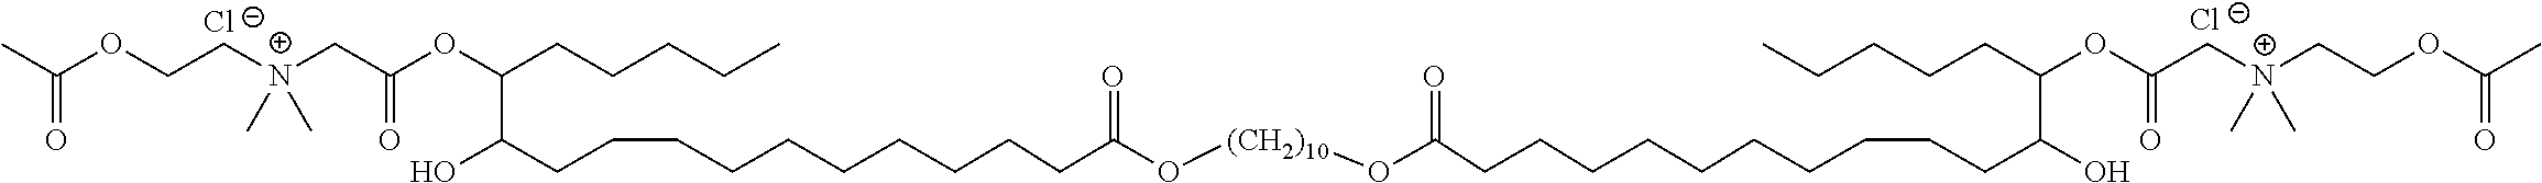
[Cl-].CC(OCC[N+](CC(OC(CCCCC)C(CCCCCCCCCCC(O[(CH2)10]OC(=O)CCCCCCCCCCC(O)C(CCCCC)OC(C[N+](CCOC(C)=O)(C)C)=O)=O)O)=O)(C)C)=O.[Cl-]
